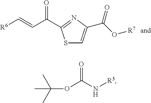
[R6]C=CC(=O)C1=NC(C(O[R7])=O)=CS1.O=C(N[R3])OC(C)(C)C
